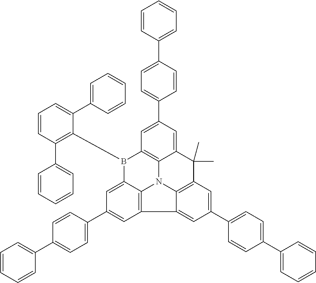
C1=CC(C2=CC=CC=C2)=C(B2C3=C4N5C6=C(C7=CC(C8=CC=C(C9=CC=CC=C9)C=C8)=CC(=C57)C(C)(C)C4=CC(C4=CC=C(C5=CC=CC=C5)C=C4)=C3)C=C(C3=CC=C(C4=CC=CC=C4)C=C3)C=C26)C(C2=CC=CC=C2)=C1
